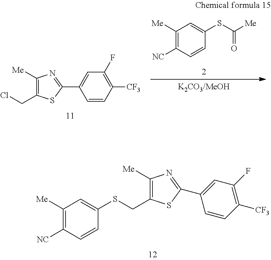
C1([Me])=C(CCl)SC(C2=CC(F)=C([CF3])C=C2)=N1.C1([Me])=C([NC])C=CC(SC([Me])=O)=C1.C1([Me])=C([NC])C=CC(SCC2=C([Me])N=C(C3=CC(F)=C([CF3])C=C3)S2)=C1
